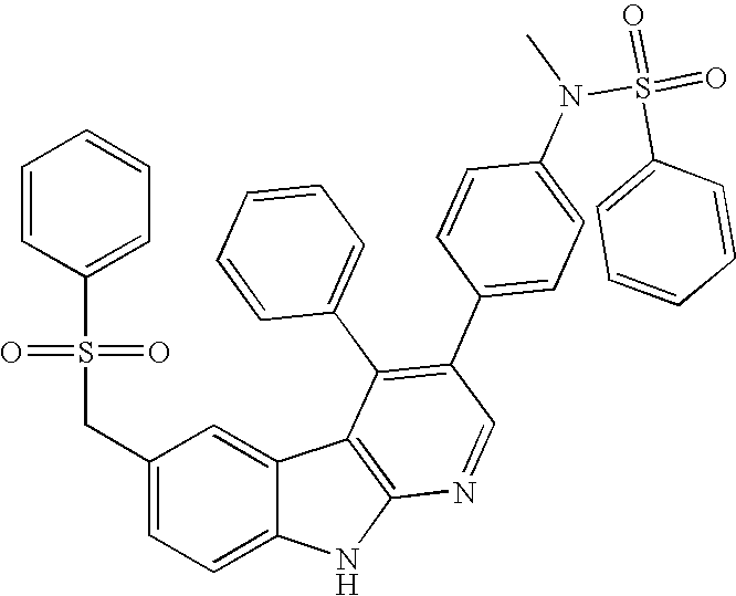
C(C1=CC=C2C(=C1)C1=C(N2)N=CC(C2=CC=C(N(S(C3=CC=CC=C3)(=O)=O)C)C=C2)=C1C1=CC=CC=C1)S(C1=CC=CC=C1)(=O)=O
